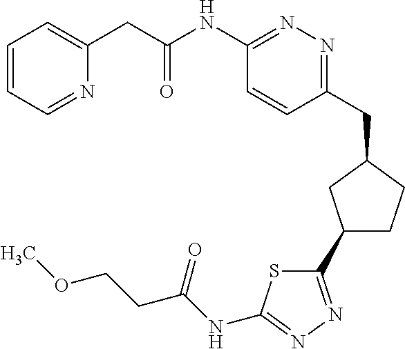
C1=CC=NC(CC(NC2=NN=C(CC3CC(C4=NN=C(NC(CCOC)=O)S4)CC3)C=C2)=O)=C1
